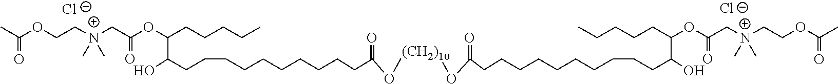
[Cl-].[Cl-].CC(OCC[N+](CC(OC(CCCCC)C(CCCCCCCCCCC(=O)O[(CH2)10]OC(=O)CCCCCCCCCCC(O)C(CCCCC)OC(C[N+](CCOC(C)=O)(C)C)=O)O)=O)(C)C)=O
